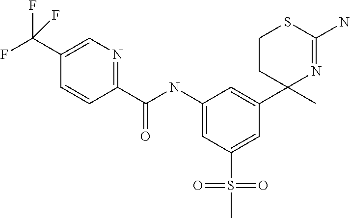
C1(C(NC2=CC(S(C)(=O)=O)=CC(C3(C)N=C(N)SCC3)=C2)=O)=NC=C(C(F)(F)F)C=C1
